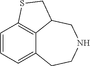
C12=CC=CC3=C1C(CNCC2)CS3
